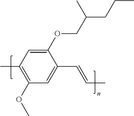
C1(C)=C(OC)C=C(C=CC)C(OCC(CCC)C)=C1
